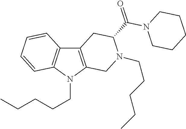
C12=C(N(CCCCC)C3=C1C=CC=C3)CN(CCCCC)C(C(=O)N1CCCCC1)C2
